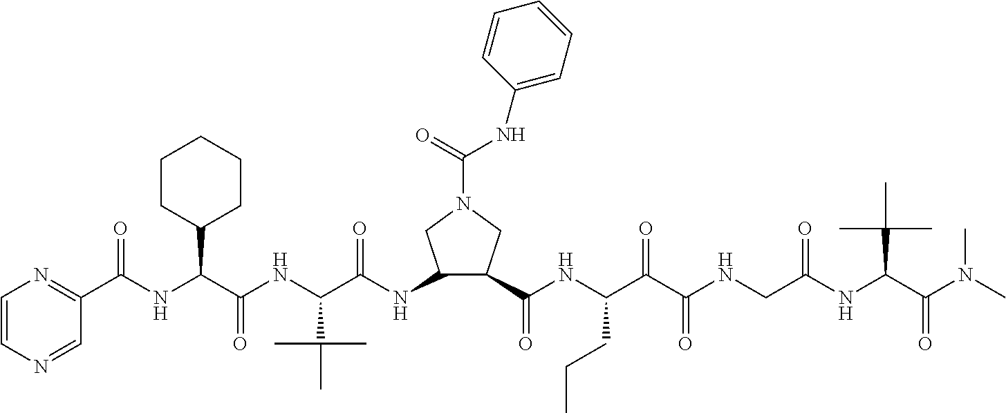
C1=CN=CC(C(NC(C(NC(C(NC2C(C(NC(C(C(NCC(NC(C(N(C)C)=O)C(C)(C)C)=O)=O)=O)CCC)=O)CN(C(=O)NC3=CC=CC=C3)C2)=O)C(C)(C)C)=O)C2CCCCC2)=O)=N1
